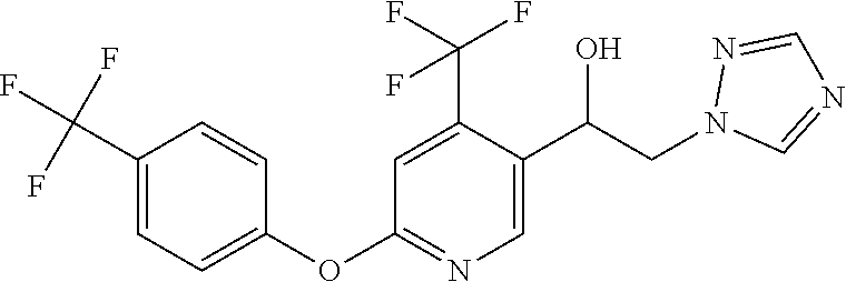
C1(OC2=NC=C(C(CN3N=CN=C3)O)C(C(F)(F)F)=C2)=CC=C(C(F)(F)F)C=C1
